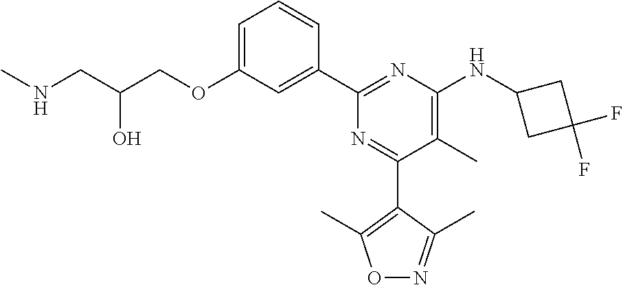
C1=C(OCC(CNC)O)C=C(C2=NC(NC3CC(F)(F)C3)=C(C)C(C3=C(C)ON=C3C)=N2)C=C1
